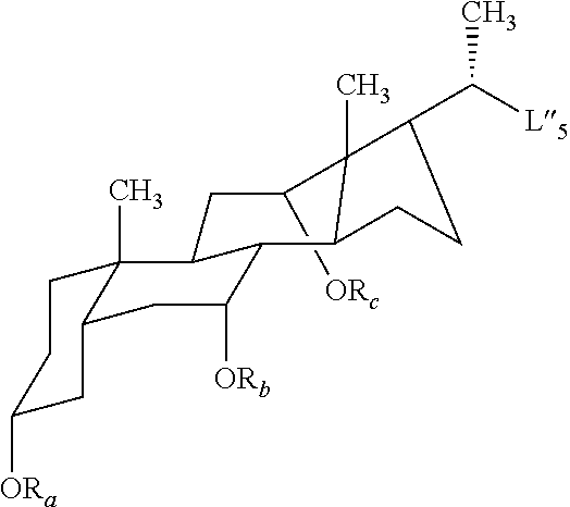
C1([ORc])CC2C(C3C1(C)C(C(C)[L5])CC3)C([ORb])CC1C2(C)CCC([ORa])C1
